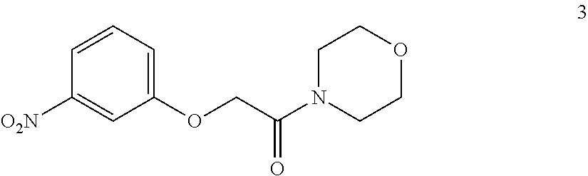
C1=CC=C(OCC(N2CCOCC2)=O)C=C1[O2N]
